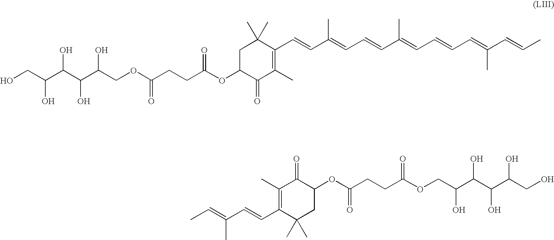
C(C(OC1C(=O)C(C)=C(C=CC(=CC=CC(=CC=CC=C(C=CC)C)C)C)C(C)(C)C1)=O)CC(OCC(C(C(C(CO)O)O)O)O)=O.C(=C(C=CC1=C(C)C(=O)C(OC(CCC(OCC(C(C(C(CO)O)O)O)O)=O)=O)CC1(C)C)C)C
